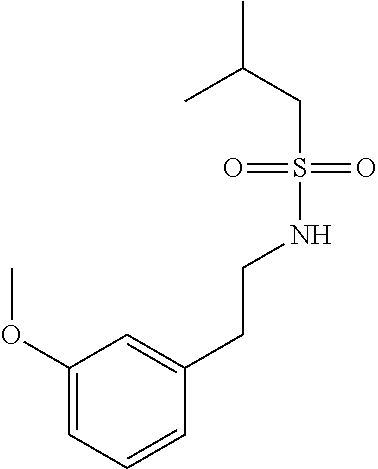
C1(OC)=CC=CC(CCNS(CC(C)C)(=O)=O)=C1
